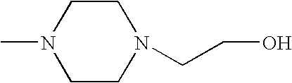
CN1CCN(CCO)CC1
